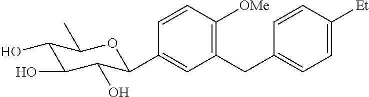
C1(CC2=CC=C([Et])C=C2)=C([OMe])C=CC(C2C(O)C(O)C(O)C(C)O2)=C1
